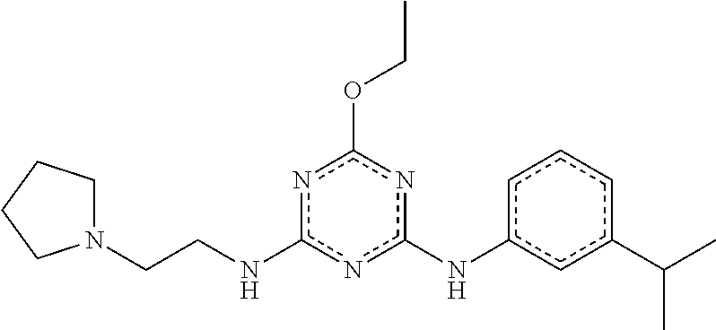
C(CNc1nc(Nc2cccc(C(C)C)c2)nc(OCC)n1)N1CCCC1
